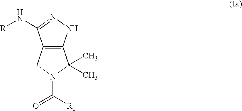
C12=C(NN=C1N[R])C(C)(C)N(C(=O)[R1])C2
